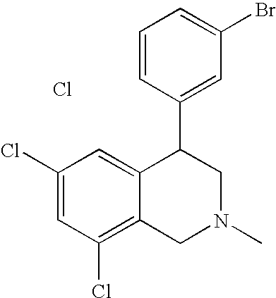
C1=CC(C2C3=CC(Cl)=CC(Cl)=C3CN(C)C2)=CC(Br)=C1.Cl
